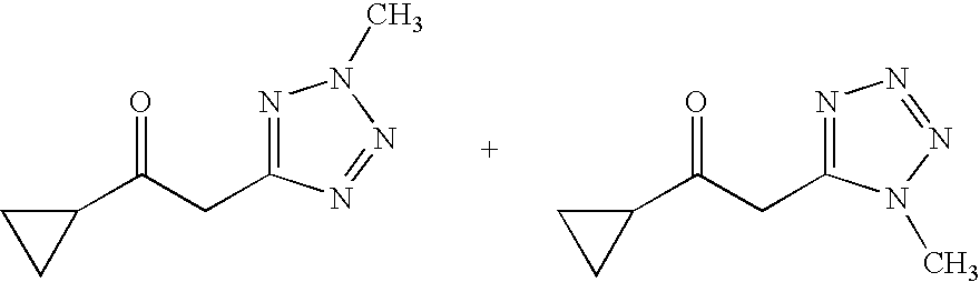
C1(C(CC2=NN(C)N=N2)=O)CC1.C1(C(CC2=NN=NN2C)=O)CC1
